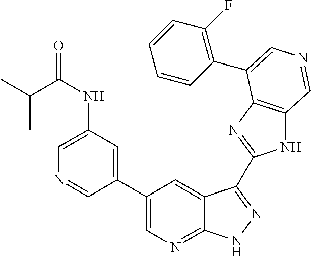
C1(C2=CN=C3C(=C2)C(C2=NC4=C(N2)C=NC=C4C2=C(F)C=CC=C2)=NN3)=CC(NC(C(C)C)=O)=CN=C1
